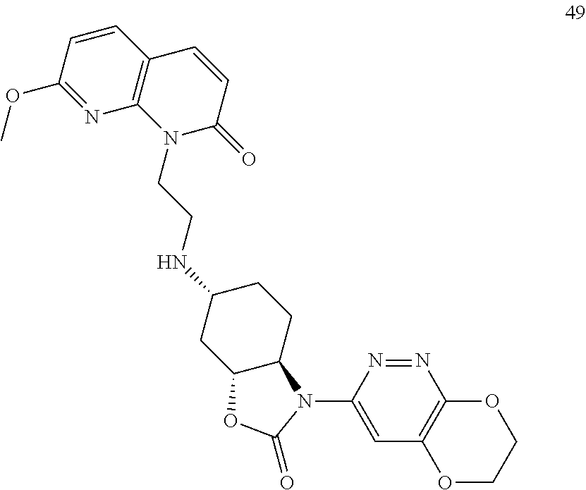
C1(OC)=NC2=C(C=C1)C=CC(=O)N2CCNC1CC2C(CC1)N(C1=CC3=C(N=N1)OCCO3)C(=O)O2
